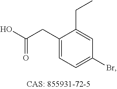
C1(CC(O)=O)=CC=C(Br)C=C1CC
